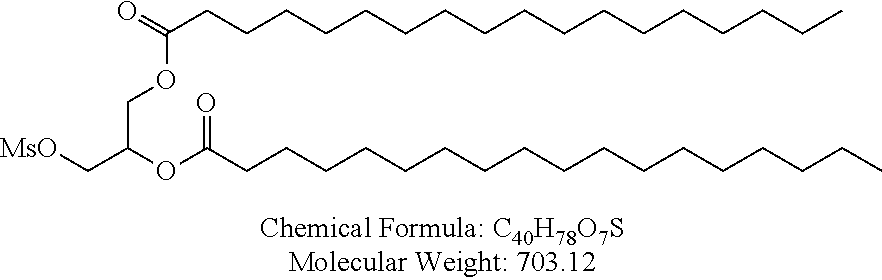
[MsO]CC(OC(CCCCCCCCCCCCCCCCC)=O)COC(CCCCCCCCCCCCCCCCC)=O
